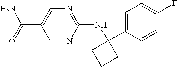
C1(C(=O)N)=CN=C(NC2(C3=CC=C(F)C=C3)CCC2)N=C1
